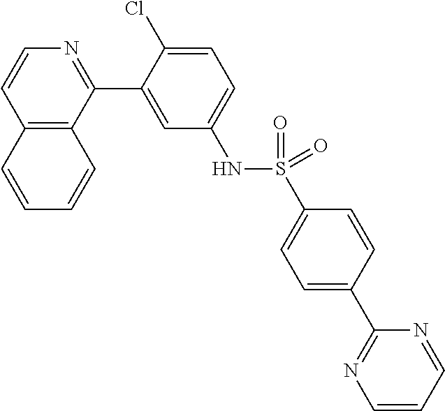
C12=C(C(C3=CC(NS(C4=CC=C(C5=NC=CC=N5)C=C4)(=O)=O)=CC=C3Cl)=NC=C1)C=CC=C2
